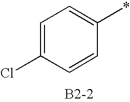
C1=C(Cl)C=CC(*)=C1
